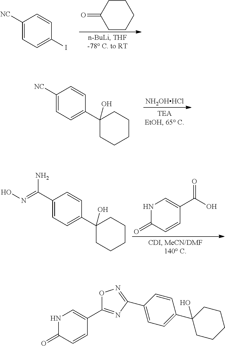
C1C(=O)CCCC1.C1([NC])=CC=C(I)C=C1.[NH2OHHCl].C1([NC])=CC=C(C2(O)CCCCC2)C=C1.C1(C(O)=O)=CNC(=O)C=C1.C1(C(=NO)N)=CC=C(C2(O)CCCCC2)C=C1.N1C(=O)C=CC(C2=NC(C3=CC=C(C4(O)CCCCC4)C=C3)=NO2)=C1
